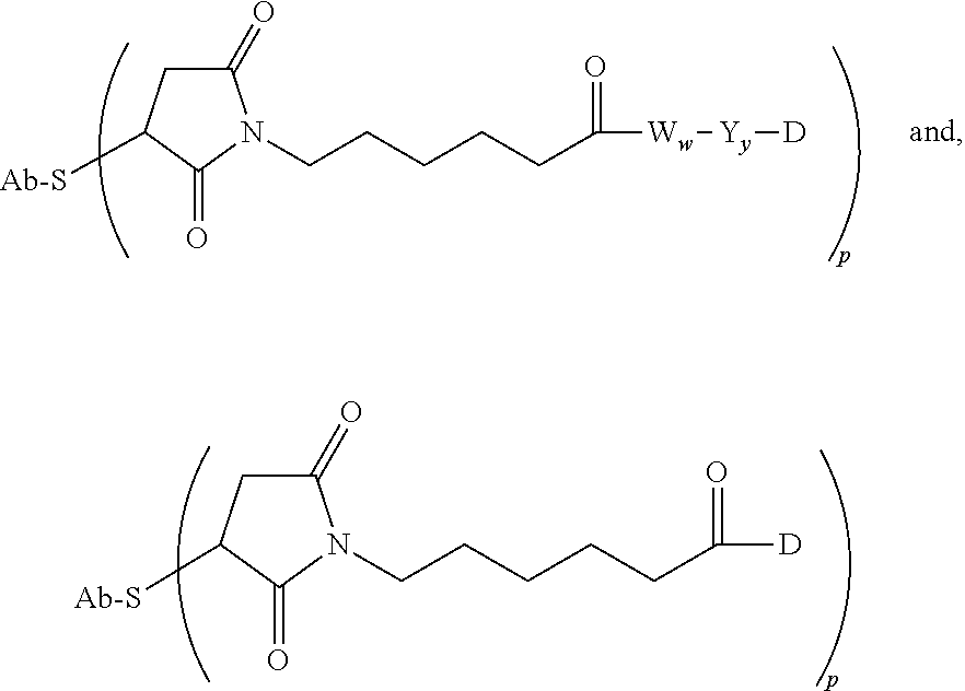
C1(=O)CC([Ab-S])C(=O)N1CCCCCC([D])=O.C1(=O)CC([Ab-S])C(=O)N1CCCCCC([Ww][Yy][D])=O
